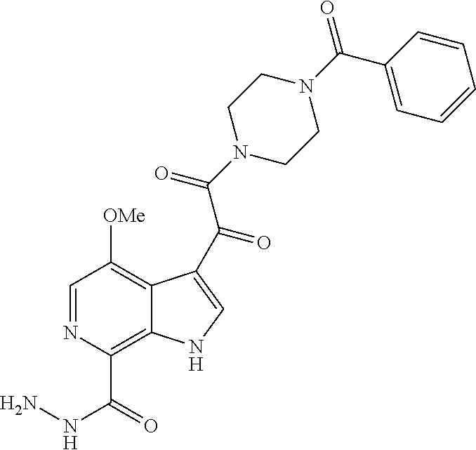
C1=NC(C(=O)NN)=C2C(=C1[OMe])C(C(C(N1CCN(C(=O)C3=CC=CC=C3)CC1)=O)=O)=CN2
